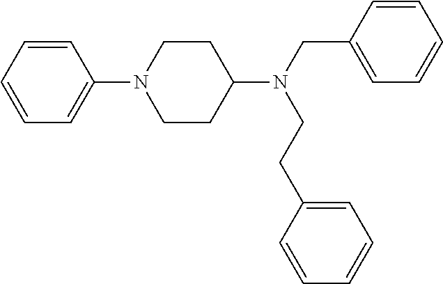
C1CC(N(CC2=CC=CC=C2)CCC2=CC=CC=C2)CCN1C1=CC=CC=C1
